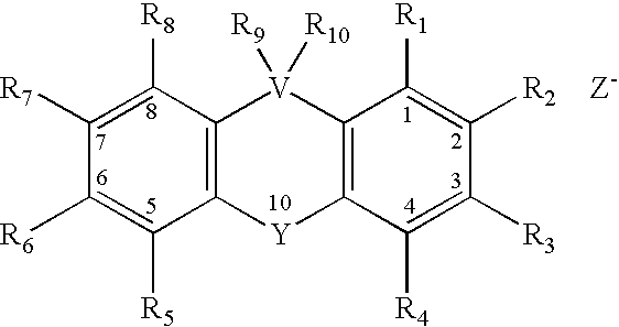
C1([R7])=C([R8])C2=C(C([R5])=C1[R6])[Y]C1=C([V]2([R10])[R9])C([R1])=C([R2])C([R3])=C1[R4]
